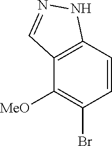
C1=CC2=C(C([MeO])=C1Br)C=NN2
